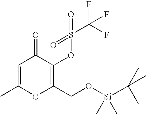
C1=C(C)OC(CO[Si](C(C)(C)C)(C)C)=C(OS(=O)(=O)C(F)(F)F)C1=O
